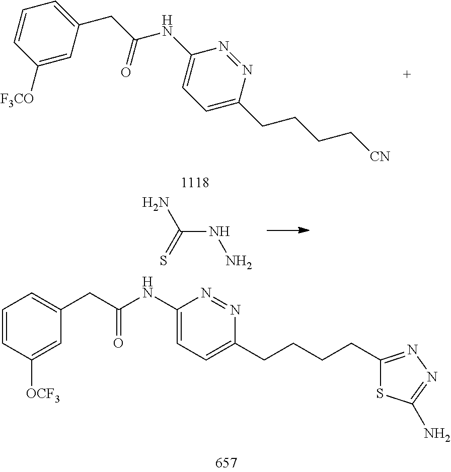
C1=CC([F3CO])=CC(CC(=O)NC2=CC=C(CCCC[CN])N=N2)=C1.C(NN)(N)=S.C1=CC([OCF3])=CC(CC(NC2=CC=C(CCCCC3=NN=C(N)S3)N=N2)=O)=C1
